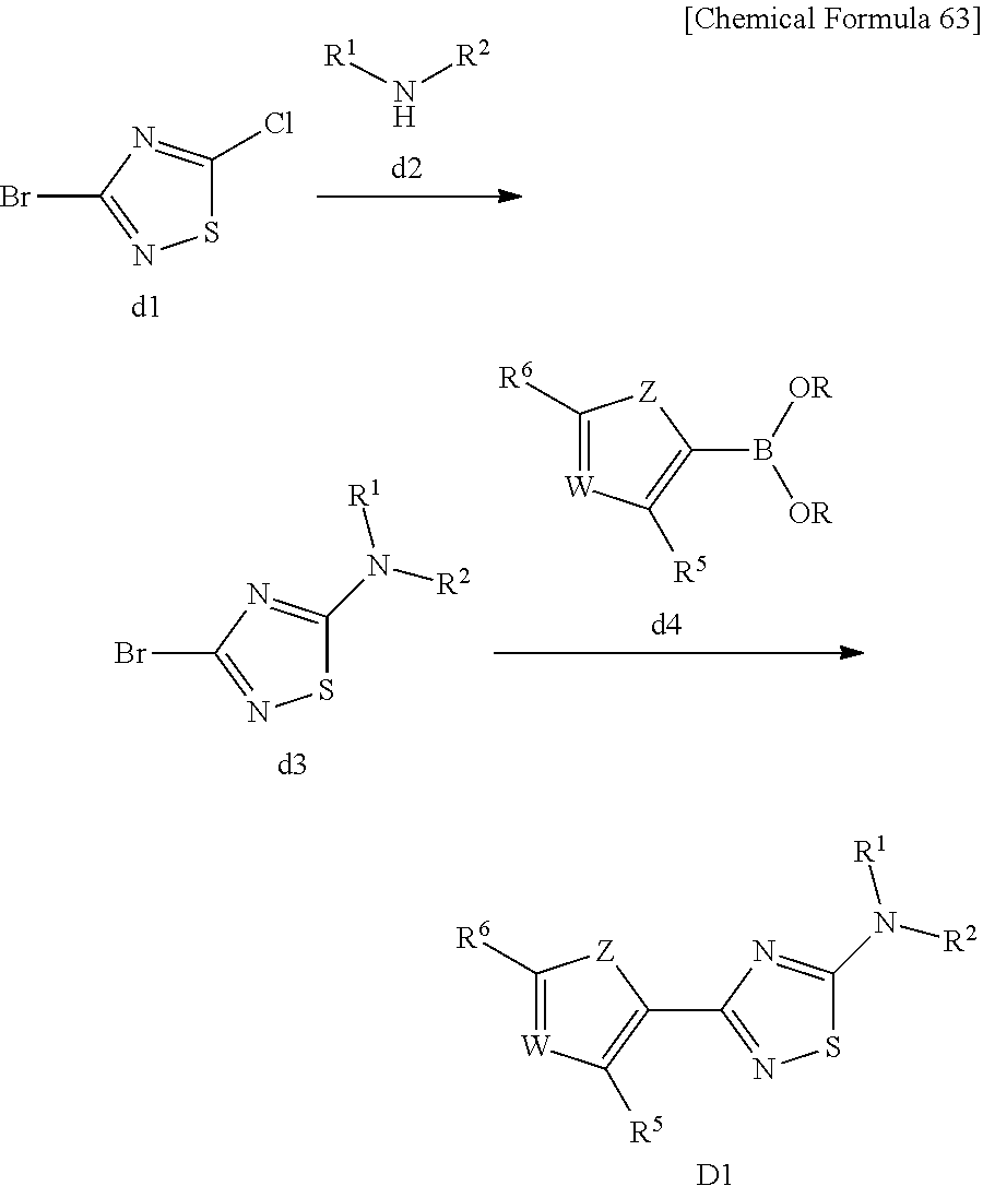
[R1]N[R2].BrC1=NSC(Cl)=N1.C1([R6])=[W]C([R5])=C(B([OR])[OR])[Z]1.BrC1=NSC(N([R1])[R2])=N1.C1([R6])=[W]C([R5])=C(C2=NSC(N([R1])[R2])=N2)[Z]1.[D1]
